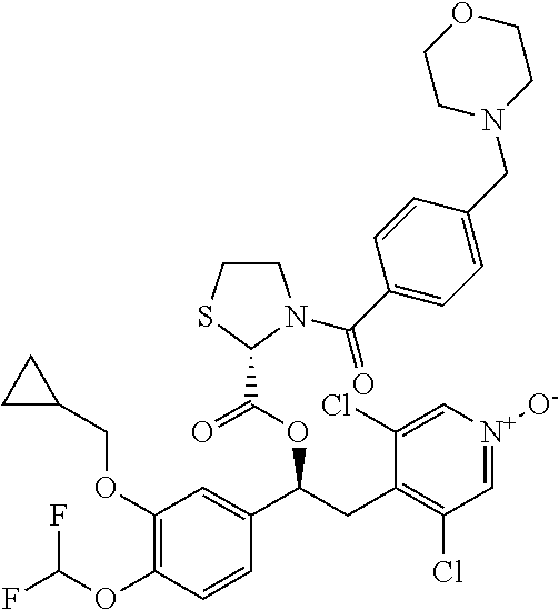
C1(OCC2CC2)=C(OC(F)F)C=CC(C(OC(C2N(C(C3=CC=C(CN4CCOCC4)C=C3)=O)CCS2)=O)CC2=C(Cl)C=[N+]([O-])C=C2Cl)=C1
